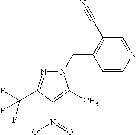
C1=NC=CC(CN2N=C(C(F)(F)F)C([N+]([O-])=O)=C2C)=C1C#N
